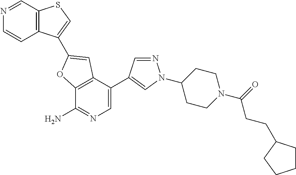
C12=C(C(C3=CN(C4CCN(C(=O)CCC5CCCC5)CC4)N=C3)=CN=C1N)C=C(C1=CSC3=C1C=CN=C3)O2
